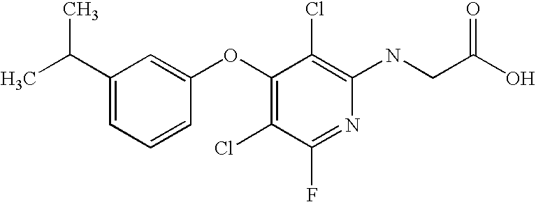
N(C1=C(Cl)C(OC2=CC(C(C)C)=CC=C2)=C(Cl)C(F)=N1)CC(O)=O
